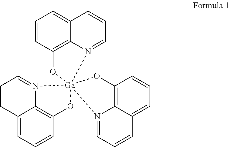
C1=CC2=C3C(=C1)C=CC=N3[Ga]13(N4=CC=CC5=CC=CC(=C54)O1)(N1=CC=CC4=CC=CC(=C41)O3)O2
